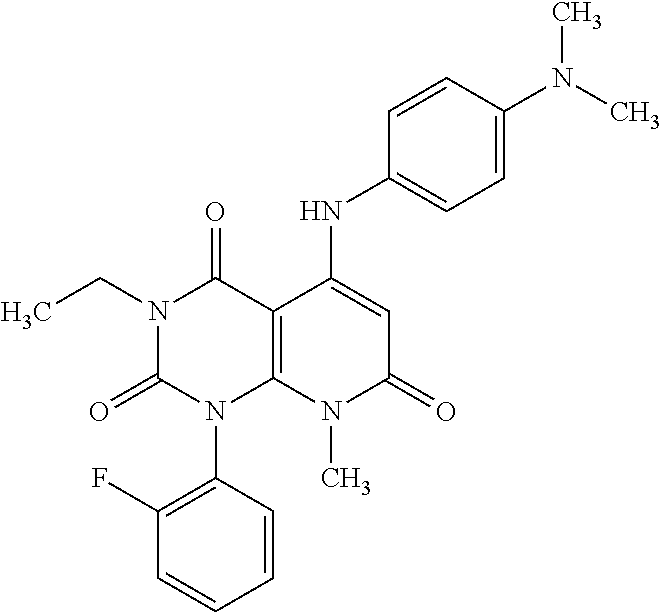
C1=CC(N2C3=C(C(=O)N(CC)C2=O)C(NC2=CC=C(N(C)C)C=C2)=CC(=O)N3C)=C(F)C=C1
